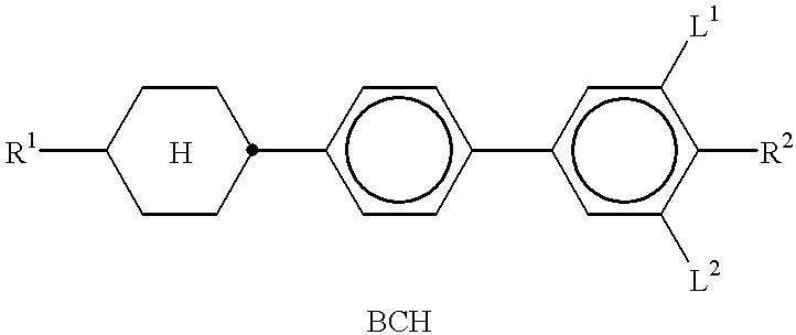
[R1]C1CCC(c2ccc(-c3cc([L2])c([R2])c([L1])c3)cc2)CC1.[H]
